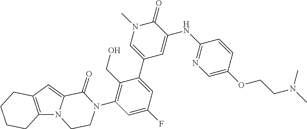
C12=C(N3C(=C1)C(=O)N(C1=C(CO)C(C4=CN(C)C(=O)C(NC5=NC=C(OCCN(C)C)C=C5)=C4)=CC(F)=C1)CC3)CCCC2
